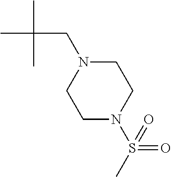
C(C(C)(C)C)N1CCN(S(C)(=O)=O)CC1
